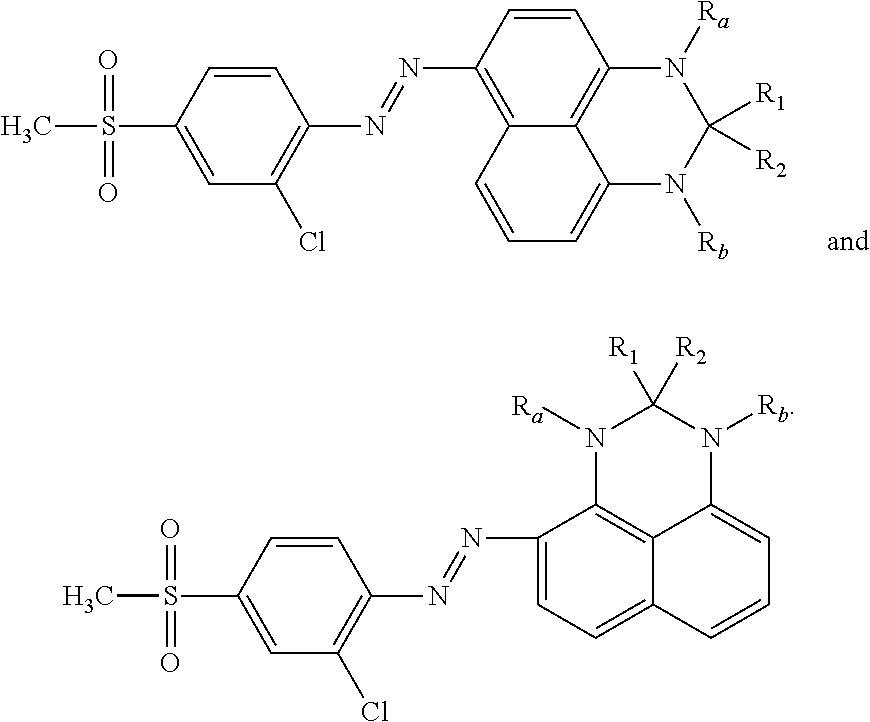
C1=CC(S(C)(=O)=O)=CC(Cl)=C1N=NC1=C2C3=C(C=C1)N([Ra])C([R1])([R2])N([Rb])C3=CC=C2.C1=CC(S(C)(=O)=O)=CC(Cl)=C1N=NC1=CC=C2C3=C1N([Ra])C([R1])([R2])N([Rb])C3=CC=C2
